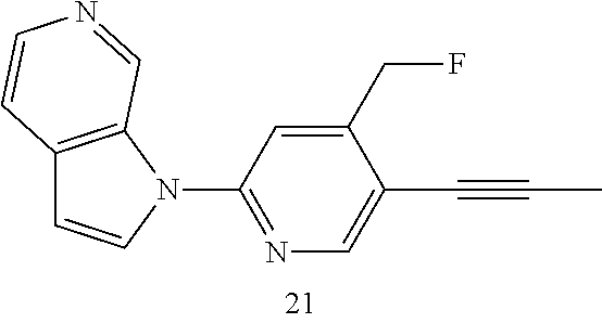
C12=C(N(C3=NC=C(C#CC)C(CF)=C3)C=C1)C=NC=C2
